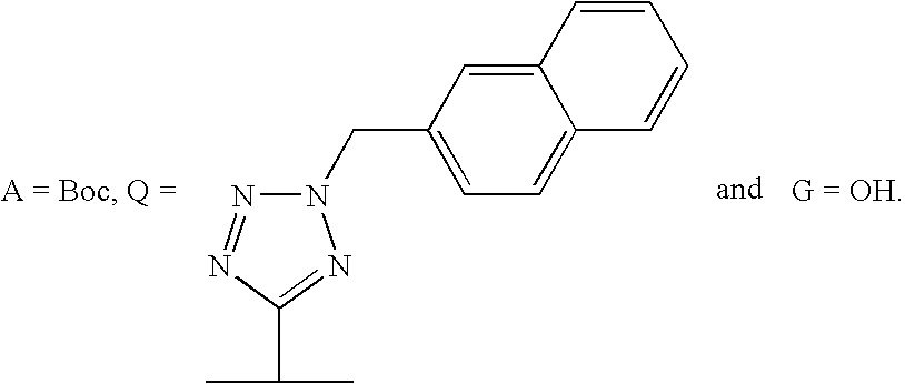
N1=NC(C(C)C)=NN1CC1=CC=C2C(=C1)C=CC=C2
